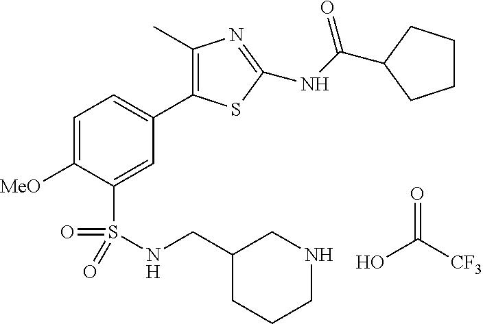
C1=C([MeO])C(S(NCC2CCCNC2)(=O)=O)=CC(C2=C(C)N=C(NC(=O)C3CCCC3)S2)=C1.OC([CF3])=O
